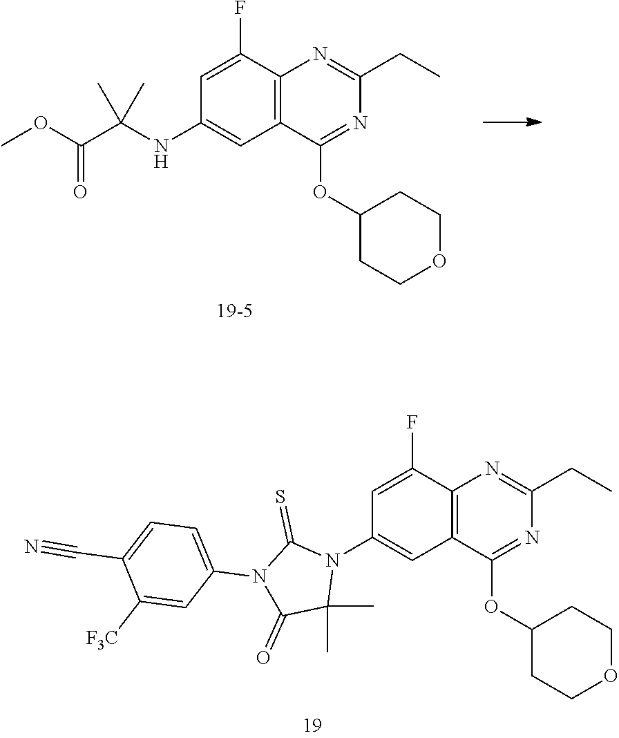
C12=C(C(F)=CC(NC(C(OC)=O)(C)C)=C1)N=C(CC)N=C2OC1CCOCC1.C12=C(C(F)=CC(N3C(=S)N(C4=CC=C(C#N)C([F3C])=C4)C(=O)C3(C)C)=C1)N=C(CC)N=C2OC1CCOCC1
